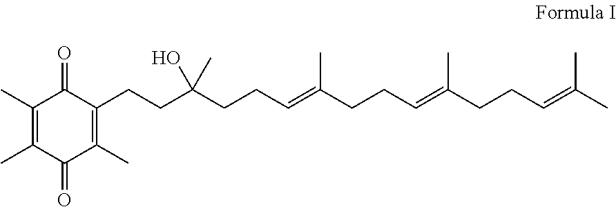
C1(C)=C(C)C(=O)C(C)=C(CCC(CCC=C(CCC=C(CCC=C(C)C)C)C)(O)C)C1=O
